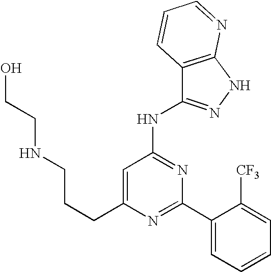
C(C1=CC(NC2=NNC3=C2C=CC=N3)=NC(C2=CC=CC=C2[CF3])=N1)CCNCCO
